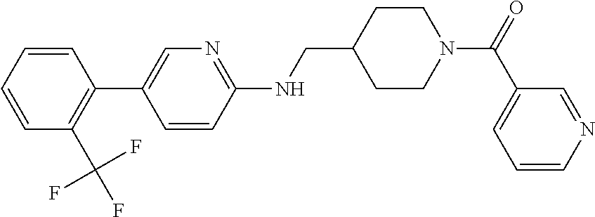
C1=CC=CC(C2=CN=C(NCC3CCN(C(=O)C4=CC=CN=C4)CC3)C=C2)=C1C(F)(F)F
